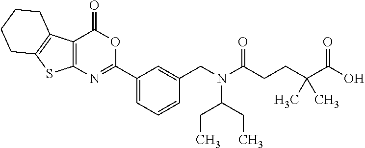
C12=C(C3=C(S1)CCCC3)C(=O)OC(C1=CC=CC(CN(C(CC)CC)C(CCC(C(O)=O)(C)C)=O)=C1)=N2
